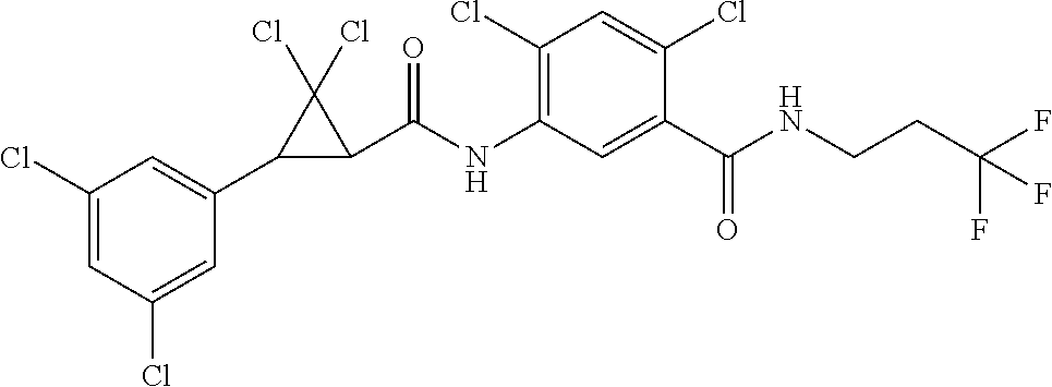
C1(Cl)=CC(Cl)=CC(C2C(C(NC3=C(Cl)C=C(Cl)C(C(NCCC(F)(F)F)=O)=C3)=O)C2(Cl)Cl)=C1
